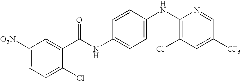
C1([O2N])=CC=C(Cl)C(C(NC2=CC=C(NC3=C(Cl)C=C([CF3])C=N3)C=C2)=O)=C1
